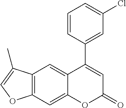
C12=C(C=C3C(=C1)C(C1=CC(Cl)=CC=C1)=CC(=O)O3)OC=C2C
